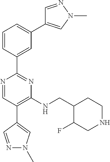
N1=CC(C2=CN(C)N=C2)=C(NCC2C(F)CNCC2)N=C1C1=CC(C2=CN(C)N=C2)=CC=C1
